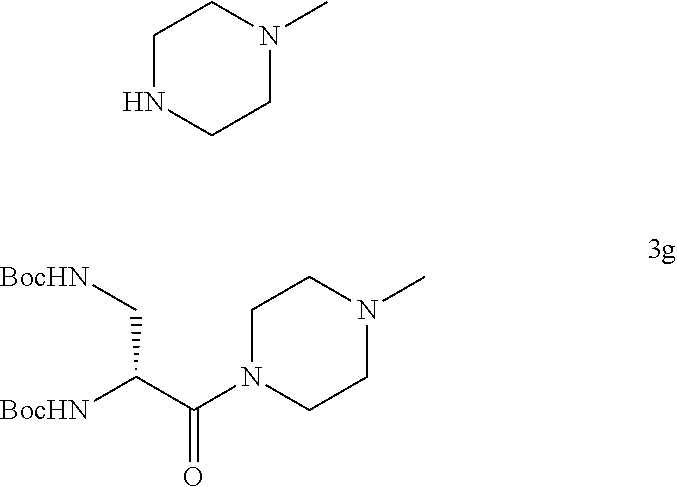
C1NCCN(C)C1.C1N(C(C([BocHN])C[BocHN])=O)CCN(C)C1
